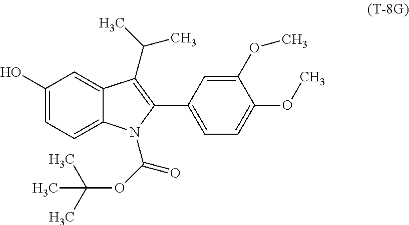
C1(O)=CC=C2C(=C1)C(C(C)C)=C(C1=CC=C(OC)C(OC)=C1)N2C(OC(C)(C)C)=O
